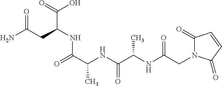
C(C(NC(C(NC(C(=O)NC(C(=O)O)CC(N)=O)C)=O)C)=O)N1C(=O)C=CC1=O
